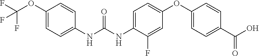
C1(NC(NC2=CC=C(OC3=CC=C(C(O)=O)C=C3)C=C2F)=O)=CC=C(OC(F)(F)F)C=C1
